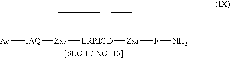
[Ac][IAQ][Zaa][LRRIGD][Zaa]FN
